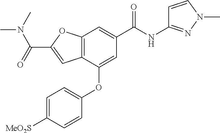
C12=C(C(OC3=CC=C([MeO2S])C=C3)=CC(C(NC3=NN(C)C=C3)=O)=C1)C=C(C(N(C)C)=O)O2
